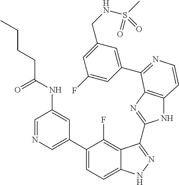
C1=C(C2=CC=C3C(=C2F)C(C2=NC4=C(N2)C=CN=C4C2=CC(CNS(C)(=O)=O)=CC(F)=C2)=NN3)C=C(NC(CCCC)=O)C=N1
